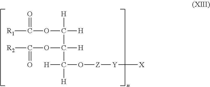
C(OC(C([H])([H])OC(=O)[R1])([H])C([H])([H])O[Z][Y][X])([R2])=O
